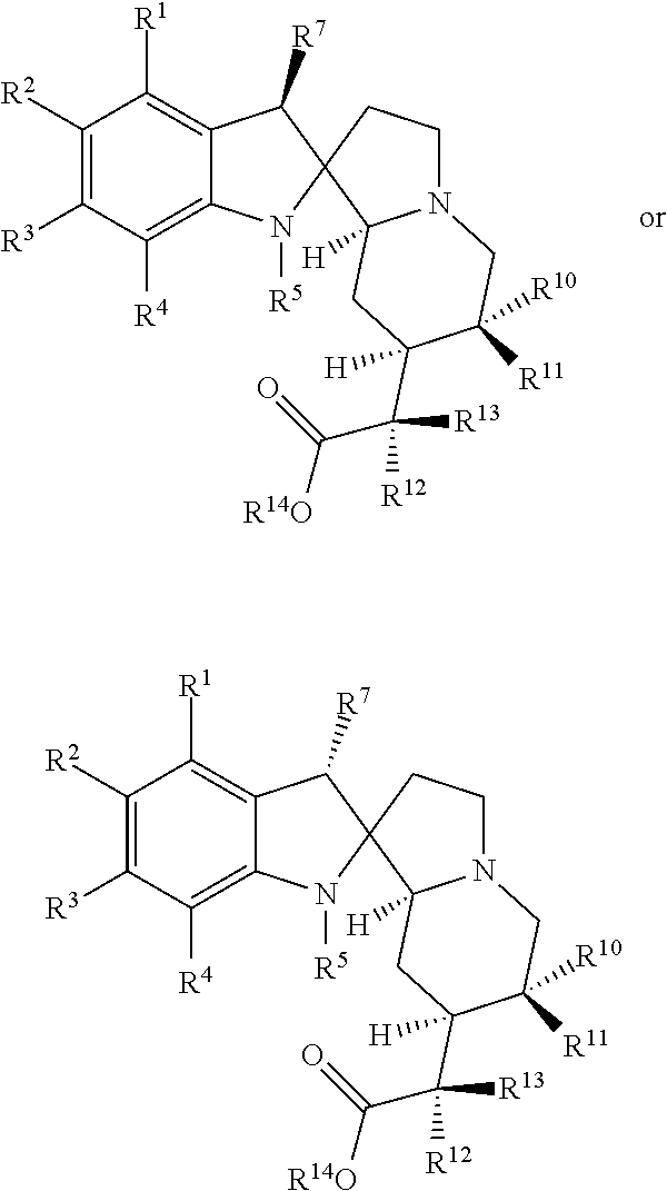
C1([R2])=C([R3])C([R4])=C2C(=C1[R1])C([R7])C1(N2[R5])C2([H])N(CC1)CC([R10])([R11])C(C([R13])([R12])C(=O)[R14O])([H])C2.C1([R2])=C([R3])C([R4])=C2C(=C1[R1])C([R7])C1(N2[R5])C2([H])N(CC1)CC([R10])([R11])C(C([R13])([R12])C(=O)[R14O])([H])C2
